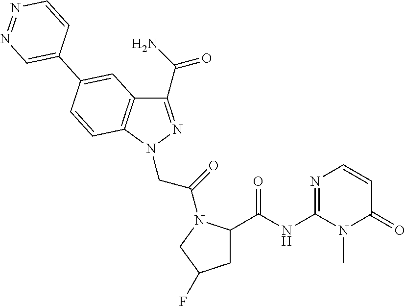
C1(NC(=O)C2CC(F)CN2C(CN2N=C(C(=O)N)C3=C2C=CC(C2=CN=NC=C2)=C3)=O)=NC=CC(=O)N1C
